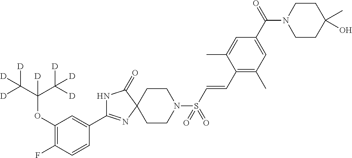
N1C(C2=CC(OC(C([D])([D])[D])(C([D])([D])[D])[D])=C(F)C=C2)=NC2(C1=O)CCN(S(C=CC1=C(C)C=C(C(N3CCC(C)(O)CC3)=O)C=C1C)(=O)=O)CC2
